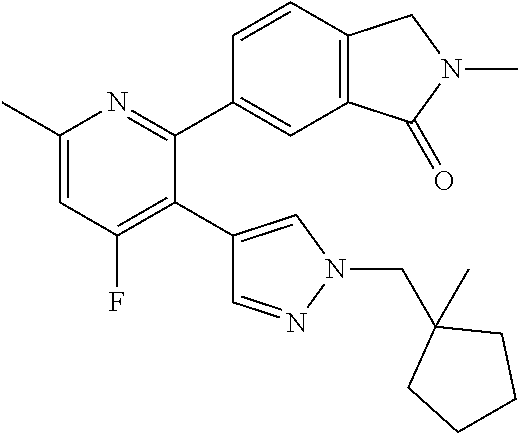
C1(C)=CC(F)=C(C2=CN(CC3(C)CCCC3)N=C2)C(C2=CC3=C(C=C2)CN(C)C3=O)=N1
